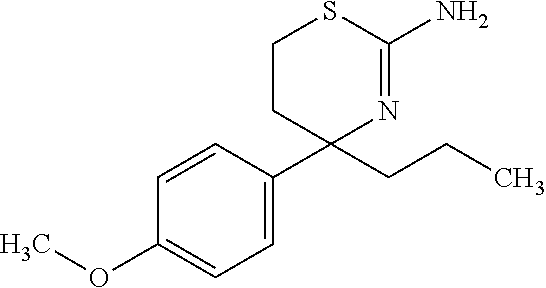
C1=C(C2(CCC)N=C(N)SCC2)C=CC(OC)=C1
